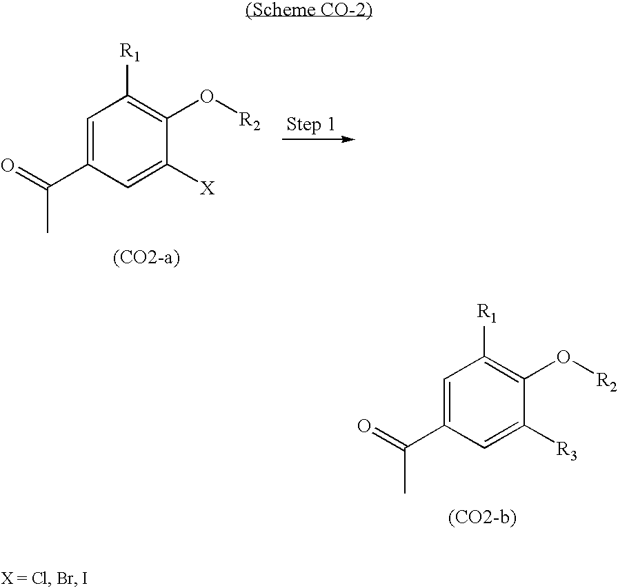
C1=C(C(=O)C)C=C([X])C(O[R2])=C1[R1].C1=C(C(C)=O)C=C([R3])C(O[R2])=C1[R1]
